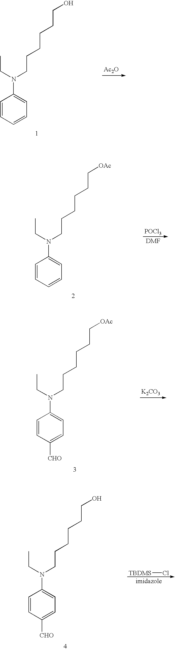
C1=CC=CC=C1N(CC)CCCCCCO.[Ac2O].C1=CC=CC=C1N(CC)CCCCCC[OAc].[POCl3].C1=CC([CHO])=CC=C1N(CC)CCCCCC[OAc].[K2CO3].C1=CC([CHO])=CC=C1N(CC)CCCCCCO.[imidazole].[TBDMS]Cl
